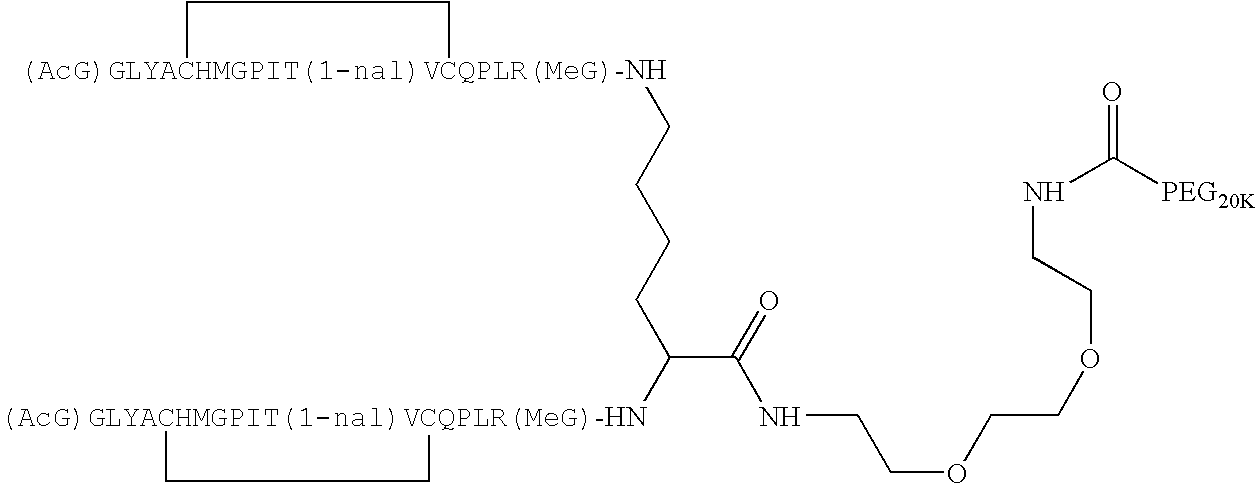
[(AcG)GLYACHMGPIT(1-nal)VCQPLR(MeG)-NH]1(CCCCC([(AcG)GLYACHMGPIT(1-nal)VCQPLR(MeG)-HN]2CC2)C(=O)NCCOCCOCCNC(=O)[PEG20K])CC1
